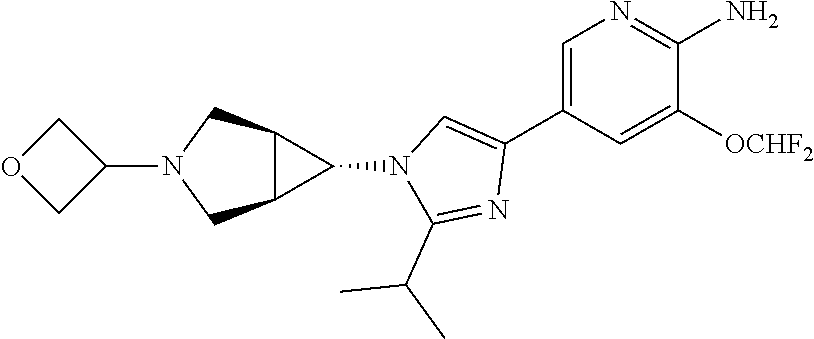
C1=C(C2=CN(C3C4C3CN(C3COC3)C4)C(C(C)C)=N2)C=C([OCHF2])C(N)=N1
